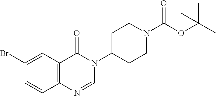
C1(Br)=CC2=C(C=C1)N=CN(C1CCN(C(OC(C)(C)C)=O)CC1)C2=O
